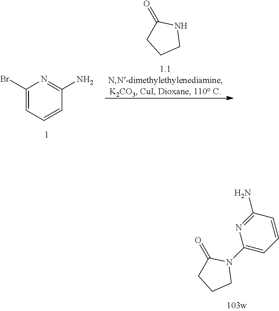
O=C1CCCN1C1=CC=CC(N)=N1.C1(Br)=CC=CC(N)=N1.O=C1CCCN1
